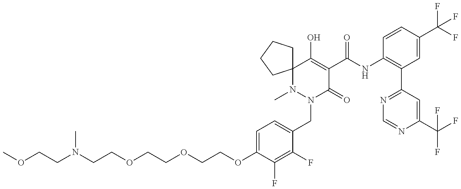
C(COCCOCCN(CCOC)C)OC1=CC=C(CN2C(=O)C(C(=O)NC3=C(C4=NC=NC(C(F)(F)F)=C4)C=C(C(F)(F)F)C=C3)=C(O)C3(N2C)CCCC3)C(F)=C1F
